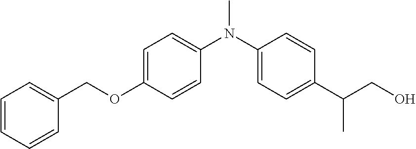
C1(N(C2=CC=C(OCC3=CC=CC=C3)C=C2)C)=CC=C(C(CO)C)C=C1
